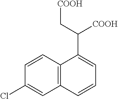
C12=C(C=CC(Cl)=C1)C(C(C[COOH])[COOH])=CC=C2
